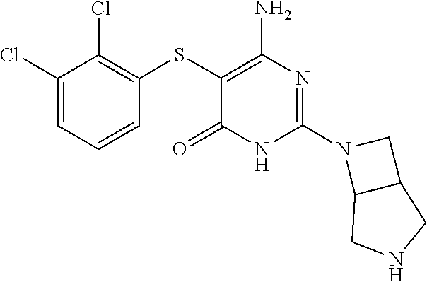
N1(C2=NC(N)=C(SC3=C(Cl)C(Cl)=CC=C3)C(=O)N2)C2C(C1)CNC2
